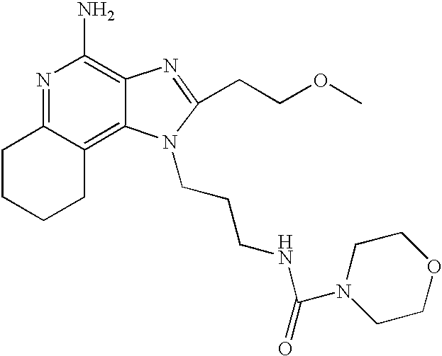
C1CCCC2=C3C(=C(N)N=C12)N=C(CCOC)N3CCCNC(N1CCOCC1)=O
